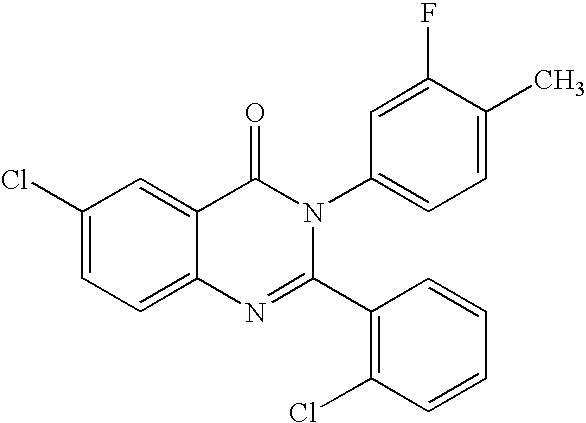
C1(Cl)=CC=C2C(=C1)C(=O)N(C1=CC=C(C)C(F)=C1)C(C1=C(Cl)C=CC=C1)=N2
